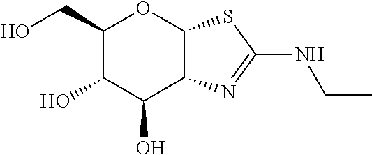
C1(CO)C(O)C(O)C2C(O1)SC(NCC)=N2
